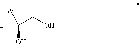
C(CO)([L])([W])O
